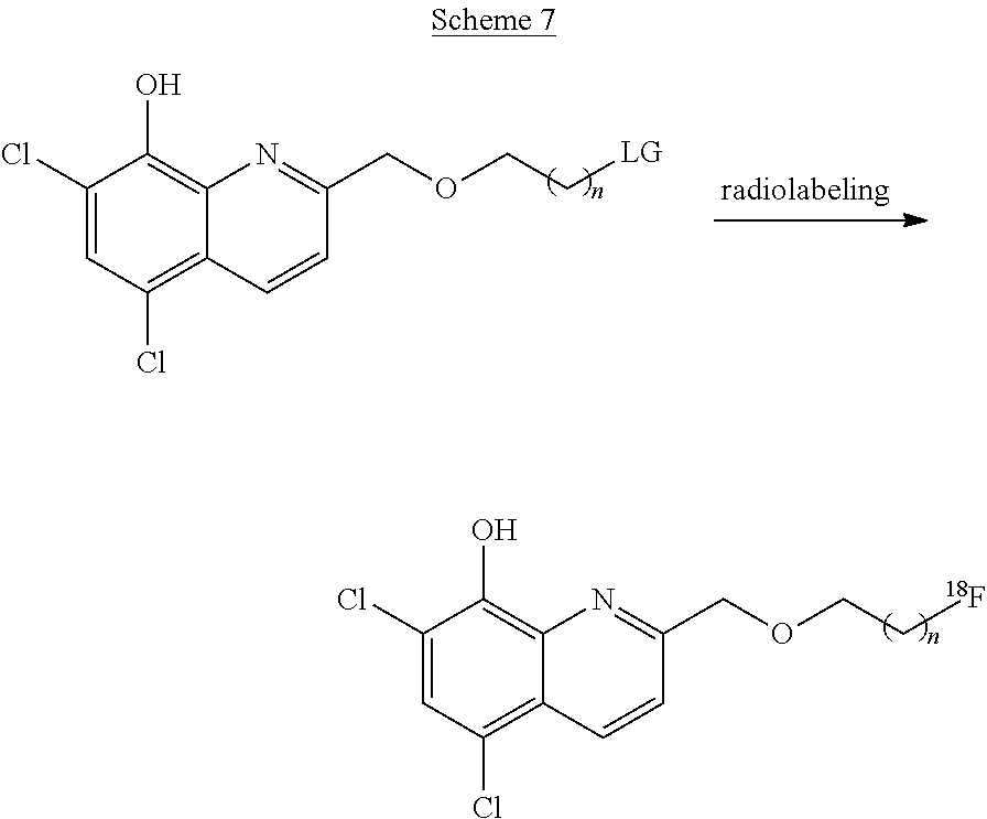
C1(Cl)=CC(Cl)=C2C(=C1O)N=C(COCC[LG])C=C2.C1(Cl)=CC(Cl)=C2C(=C1O)N=C(COCC[18F])C=C2
